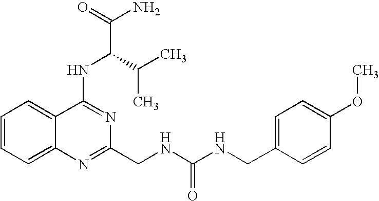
C1=CC=C2C(=C1)C(NC(C(C)C)C(N)=O)=NC(CNC(NCC1=CC=C(OC)C=C1)=O)=N2
